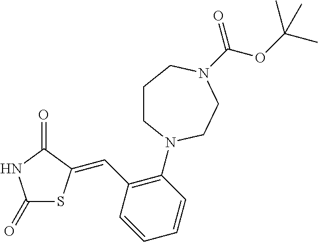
C1(=O)SC(=CC2=C(N3CCCN(C(OC(C)(C)C)=O)CC3)C=CC=C2)C(=O)N1
